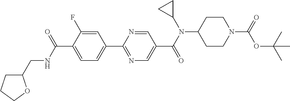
C1(C(NCC2CCCO2)=O)=CC=C(C2=NC=C(C(N(C3CC3)C3CCN(C(=O)OC(C)(C)C)CC3)=O)C=N2)C=C1F
